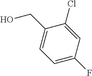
C1=C(F)C=C(Cl)C(CO)=C1
